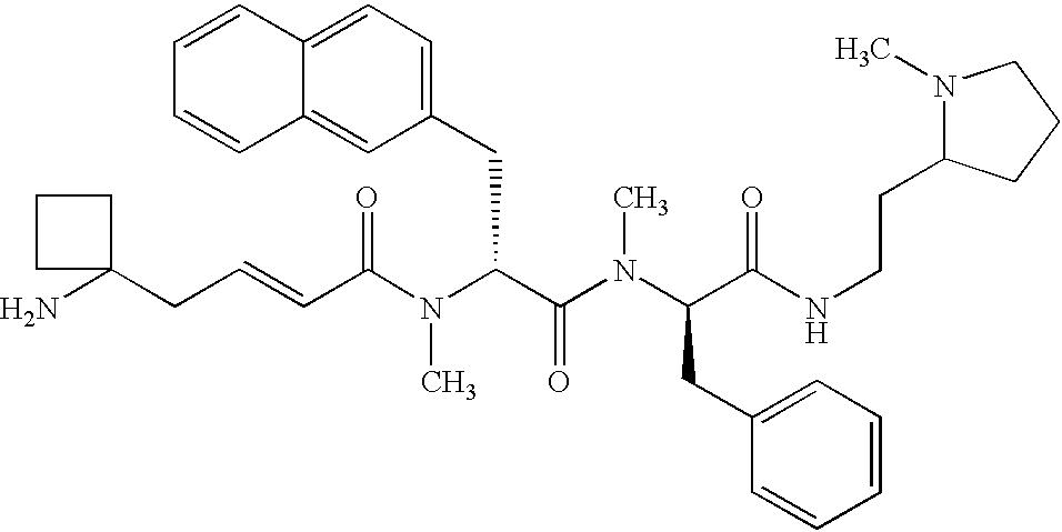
NC1(CC=CC(N(C(C(=O)N(C)C(CC2=CC=CC=C2)C(=O)NCCC2N(C)CCC2)CC2=CC=C3C(=C2)C=CC=C3)C)=O)CCC1
